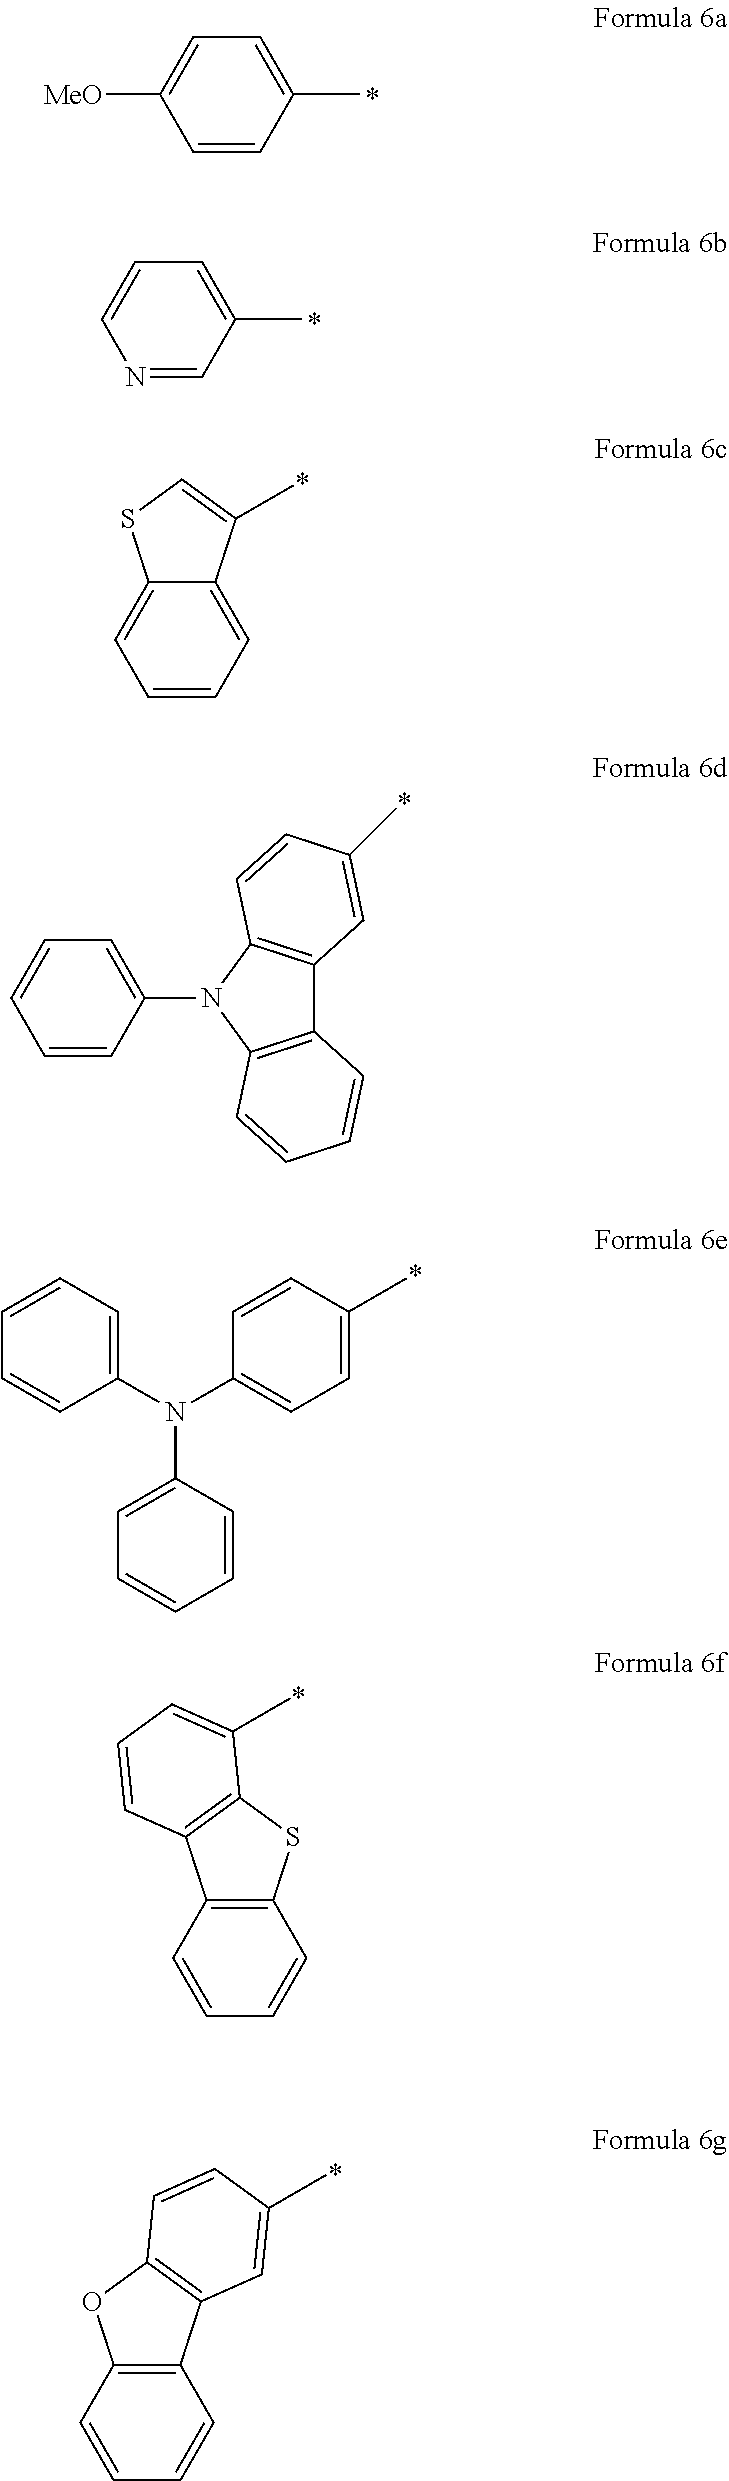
C1=C([MeO])C=CC(C)=C1.C1=CN=CC(C)=C1.C12=CC=CC=C1C(C)=CS2.C1=CC=CC(N2C3=C(C4=C2C=CC(C)=C4)C=CC=C3)=C1.C1=C(N(C2=CC=CC=C2)C2=CC=C(C)C=C2)C=CC=C1.C1=CC=CC2=C1C1=C(S2)C(C)=CC=C1.C1=CC=CC2=C1OC1=C2C=C(C)C=C1
